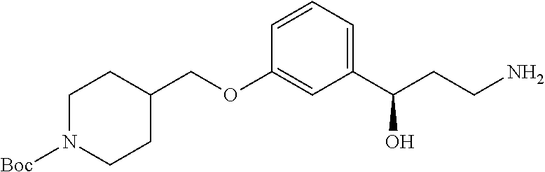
C1N([Boc])CCC(COC2=CC(C(CCN)O)=CC=C2)C1
